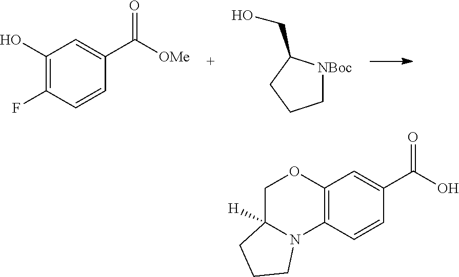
C1(O)=C(F)C=CC(C([OMe])=O)=C1.C1[NBoc]C(CO)CC1.C12=C(C=CC(C(O)=O)=C1)N1C([H])(CO2)CCC1
